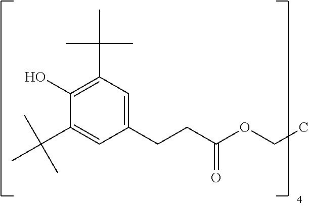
C1(C(C)(C)C)=CC(CCC(OCC)=O)=CC(C(C)(C)C)=C1O
